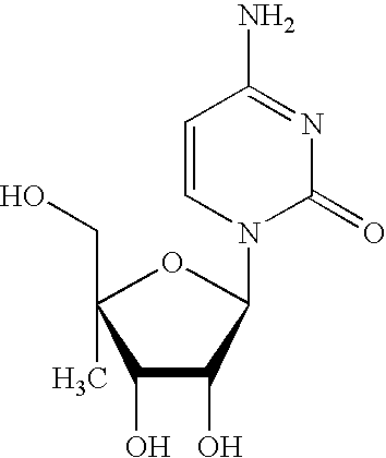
C1(O)C(O)C(N2C(=O)N=C(N)C=C2)OC1(C)CO
